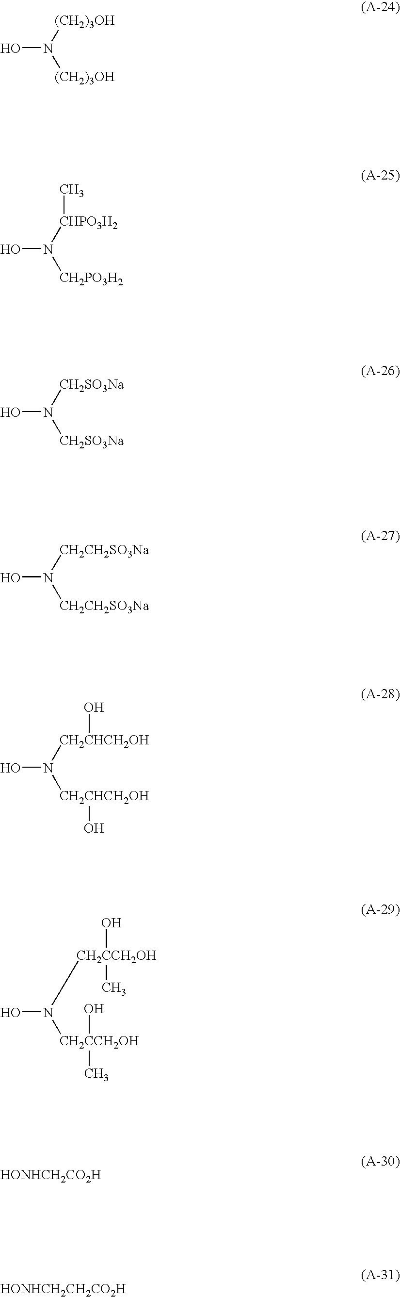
N([(CH2)3OH])([(CH2)3OH])O.N([CHPO3H2]C)([CH2PO3H2])O.N([CH2SO3Na])([CH2SO3Na])O.N([CH2CH2SO3Na])([CH2CH2SO3Na])O.N([CH2CHCH2OH]O)([CH2CHCH2OH]O)O.N([CH2CCH2OH](O)C)([CH2CCH2OH](O)C)O.[HONHCH2CO2H].[HONHCH2CH2CO2H]
